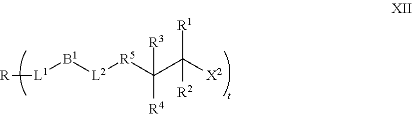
[R][L1][B1][L2][R5]C(C([X2])([R1])[R2])([R4])[R3]
